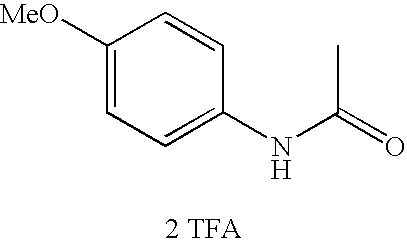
[2 TFA].N(C(=O)C)C1=CC=C([MeO])C=C1
